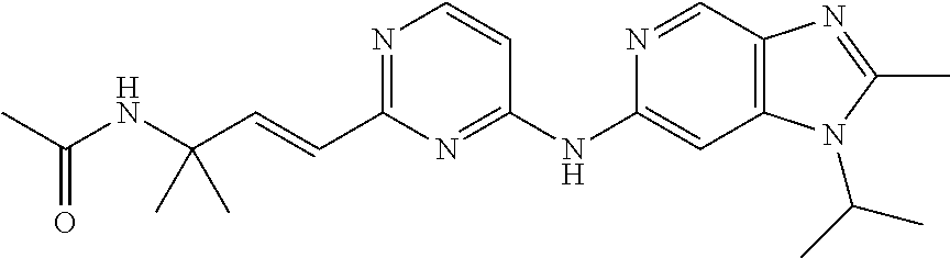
C1(C=CC(NC(C)=O)(C)C)=NC=CC(NC2=CC3=C(C=N2)N=C(C)N3C(C)C)=N1
